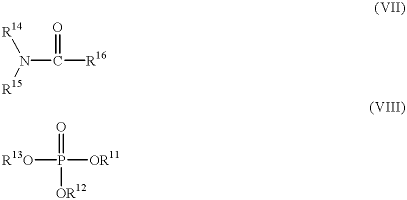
N(C([R16])=O)([R14])[R15].[R13O]P([OR11])([OR12])=O
